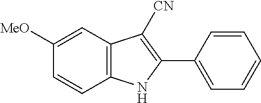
C1([MeO])=CC2=C(C=C1)NC(C1=CC=CC=C1)=C2[CN]
